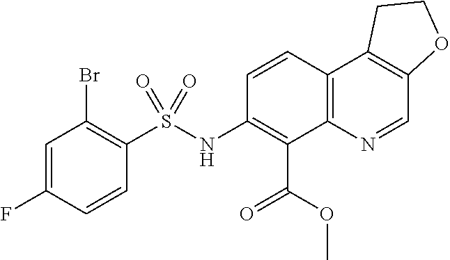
C1=C(F)C=CC(S(NC2=C(C(=O)OC)C3=C(C=C2)C2=C(C=N3)OCC2)(=O)=O)=C1Br
